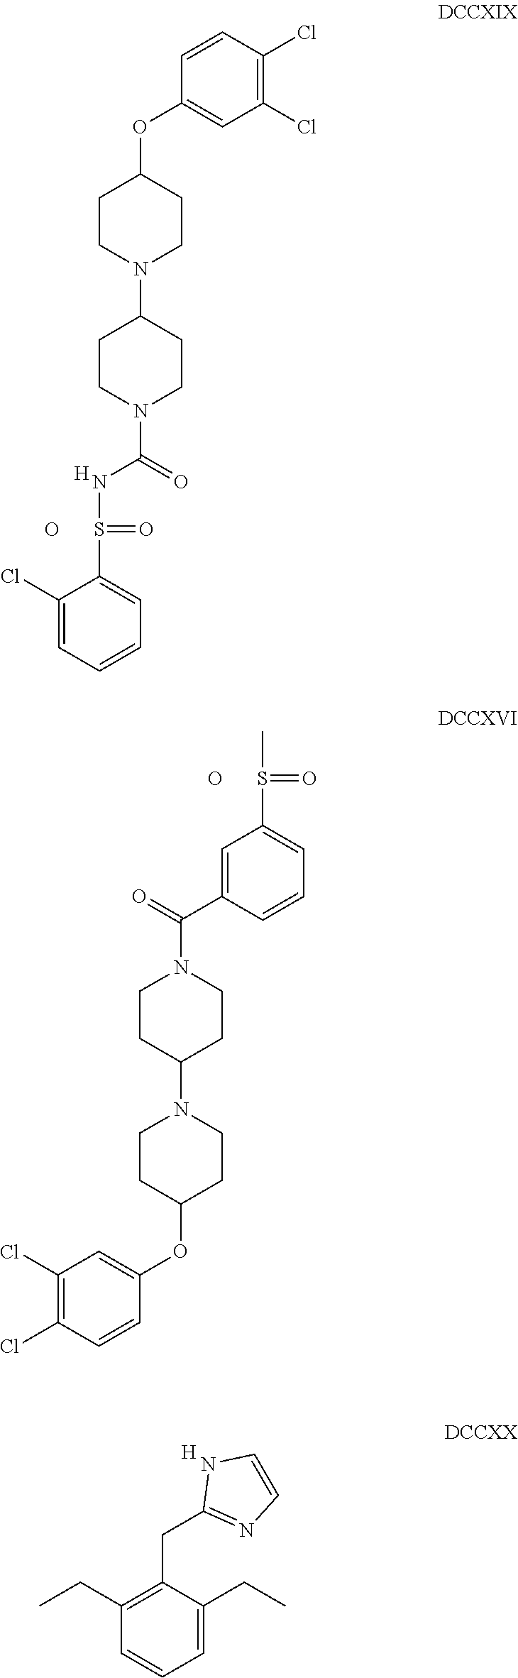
C1(Cl)=C(Cl)C=CC(OC2CCN(C3CCN(C(=O)NS(C4=CC=CC=C4Cl)=O)CC3)CC2)=C1.O.[H].CS(C1=CC=CC(C(=O)N2CCC(N3CCC(OC4=CC(Cl)=C(Cl)C=C4)CC3)CC2)=C1)=O.O.C1(CC)=C(CC2=NC=CN2)C(CC)=CC=C1.[H]
